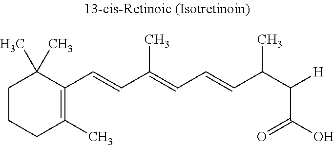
C1CCC(C)=C(C=CC(=CC=CC(C([H])C(O)=O)C)C)C1(C)C
